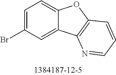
C1=C(Br)C=C2C(=C1)OC1=C2N=CC=C1
